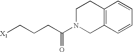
[X1]CCCC(N1CC2=C(CC1)C=CC=C2)=O
